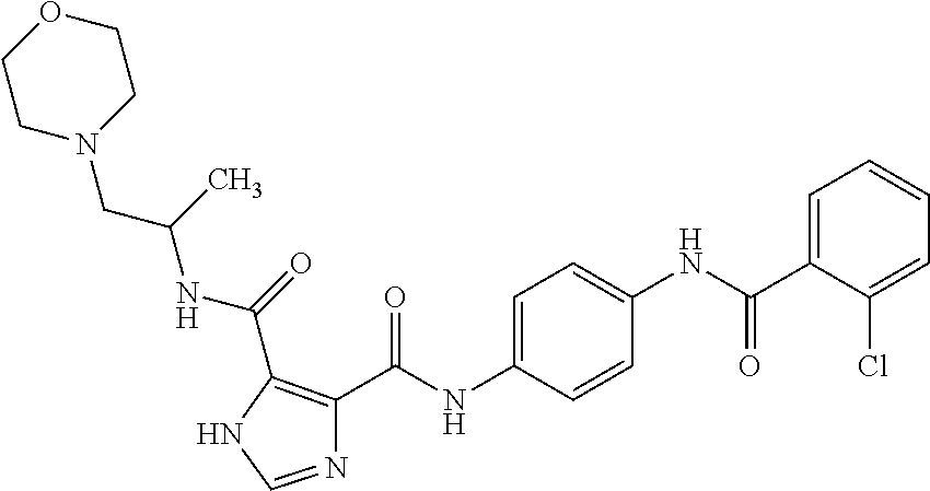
N1=CNC(C(NC(CN2CCOCC2)C)=O)=C1C(NC1=CC=C(NC(C2=CC=CC=C2Cl)=O)C=C1)=O
